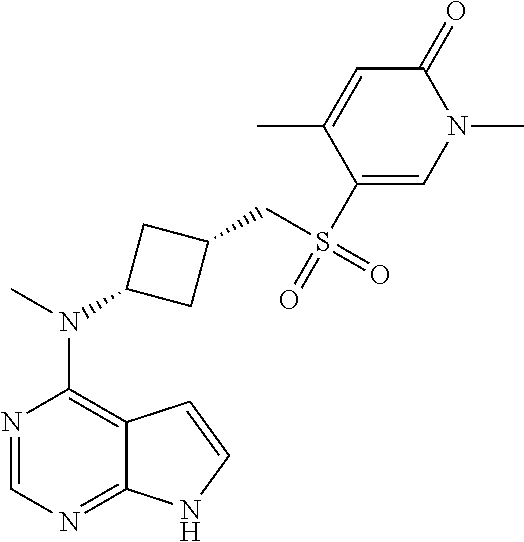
N1=CN=C2C(=C1N(C)C1CC(CS(=O)(C3=CN(C)C(=O)C=C3C)=O)C1)C=CN2
